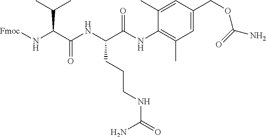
C1=C(COC(N)=O)C=C(C)C(NC(C(NC(C(N[Fmoc])C(C)C)=O)CCCNC(=O)N)=O)=C1C
